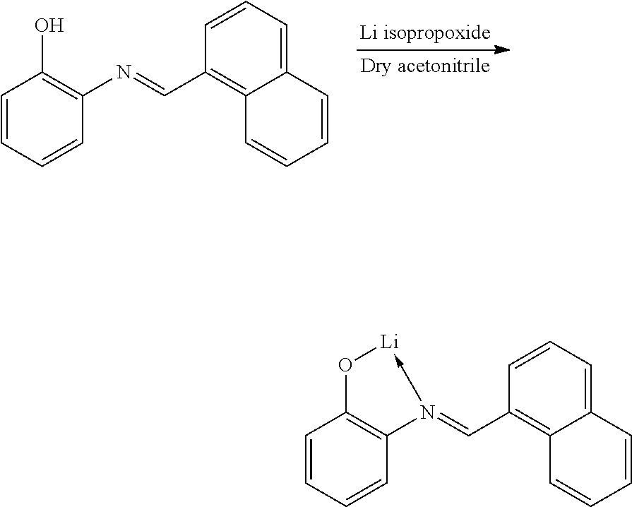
C1=CC=CC(N=CC2=C3C(=CC=C2)C=CC=C3)=C1O.C1=CC=CC2=C1O[Li]-N2=CC1=C2C(=CC=C1)C=CC=C2
